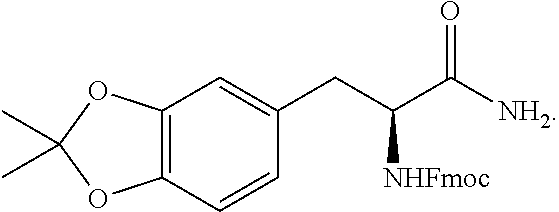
C12=C(C=CC(CC(C([NH2])=O)[NHFmoc])=C1)OC(C)(C)O2
